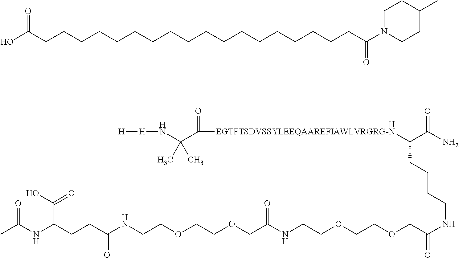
OC(CCCCCCCCCCCCCCCCCCC(N1CCC(C)CC1)=O)=O.[H][H]NC(C([EGTFTSDVSSYLEEQAAREFIAWLVRGRG-N]C(C(N)=O)CCCCNC(=O)COCCOCCNC(COCCOCCNC(CCC(NC(C)=O)C(=O)O)=O)=O)=O)(C)C.[H]
